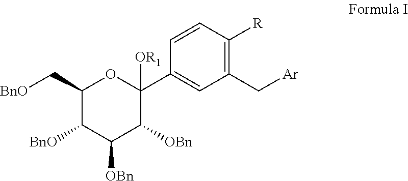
[Ar]CC1=C([R])C=CC(C2([OR1])OC(C[BnO])C([BnO])C([OBn])C2[OBn])=C1
